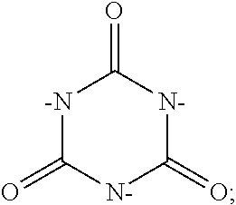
[-N]1C(=O)[N-]C(=O)[N-]C1=O
